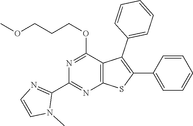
C12=C(C(OCCCOC)=NC(C3=NC=CN3C)=N1)C(C1=CC=CC=C1)=C(C1=CC=CC=C1)S2
